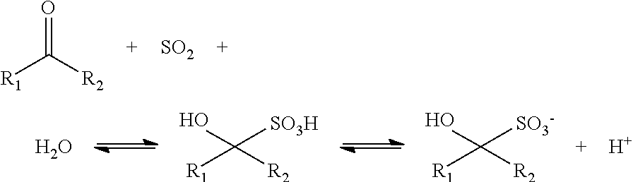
[R1]C([R2])=O.[SO2].O.[R1]C([SO3H])(O)[R2].[R1]C([SO3-])(O)[R2].[H]
